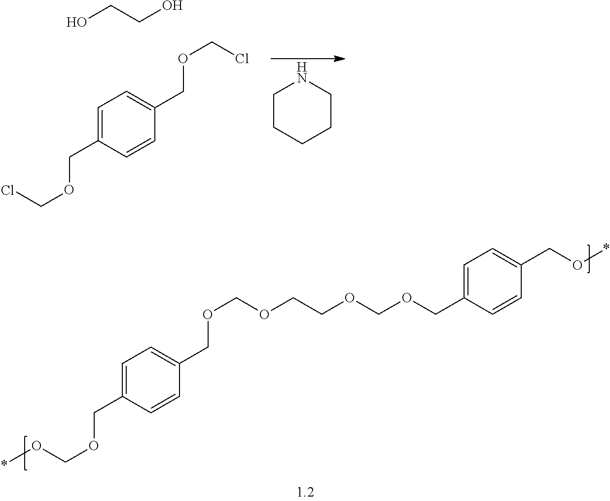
C1CCCCN1.OCCO.ClCOCC1=CC=C(COCCl)C=C1.O(CCOCOCC1=CC=C(CO*)C=C1)COCC1=CC=C(COCO*)C=C1
